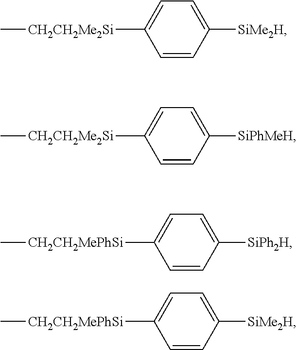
C[CH2CH2Me2Si]C1=CC=C([SiMe2H])C=C1.C[CH2CH2Me2Si]C1=CC=C([SiPhMeH])C=C1.[CH2CH2MePhSi](C1=CC=C([SiPh2H])C=C1)C.[CH2CH2MePhSi](C1=CC=C([SiMe2H])C=C1)C
